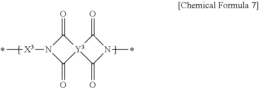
C[X3]N1C(=O)[Y3]2(C(=O)N(C)C2=O)C1=O
